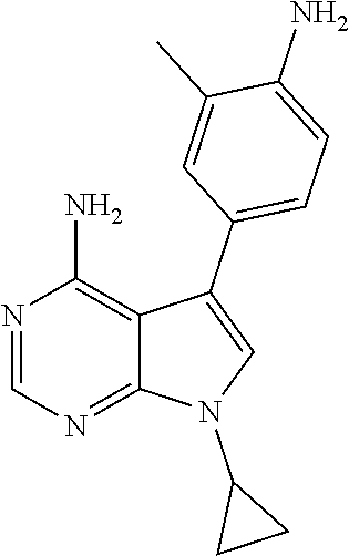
N1=CN=C2C(=C1N)C(C1=CC=C(N)C(C)=C1)=CN2C1CC1
